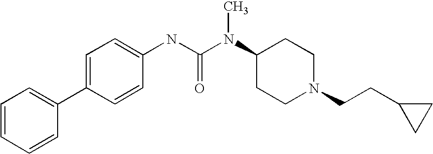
C1=CC=CC(C2=CC=C(NC(N(C3CCN(CCC4CC4)CC3)C)=O)C=C2)=C1
